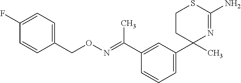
C1CC(C2=CC=CC(C(=NOCC3=CC=C(F)C=C3)C)=C2)(C)N=C(N)S1
